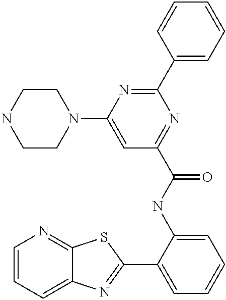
C1=CC=C2C(=N1)SC(C1=CC=CC=C1NC(C1=NC(C3=CC=CC=C3)=NC(N3CCNCC3)=C1)=O)=N2
